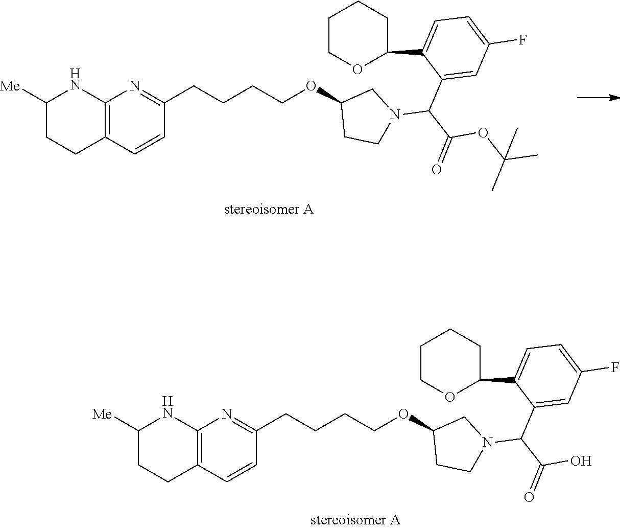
C12=C(C=CC(CCCCOC3CCN(C(C(=O)O)C4=CC(F)=CC=C4C4CCCCO4)C3)=N1)CCC([Me])N2.C12=C(C=CC(CCCCOC3CCN(C(C(=O)OC(C)(C)C)C4=CC(F)=CC=C4C4CCCCO4)C3)=N1)CCC([Me])N2
